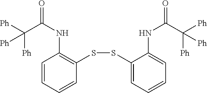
C1=CC=CC(SSC2=CC=CC=C2NC(=O)C([Ph])([Ph])[Ph])=C1NC(=O)C([Ph])([Ph])[Ph]
